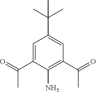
C1=C(C(=O)C)C(N)=C(C(=O)C)C=C1C(C)(C)C
